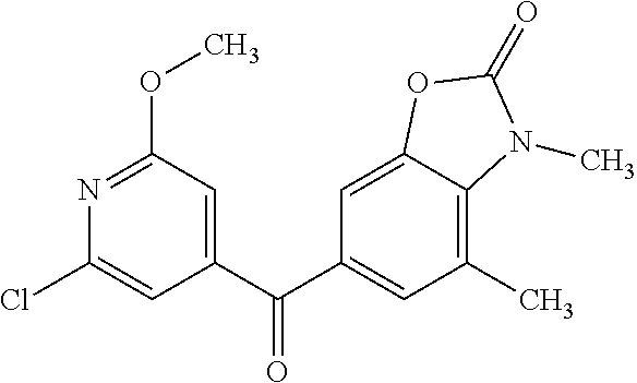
C1(Cl)=CC(C(C2=CC(C)=C3C(=C2)OC(=O)N3C)=O)=CC(OC)=N1
